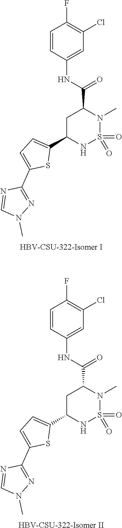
C1=CC(NC(C2CC(C3=CC=C(C4=NN(C)C=N4)S3)NS(=O)(=O)N2C)=O)=CC(Cl)=C1F.[HBV-CSU-322-Isomer II].C1=CC(NC(C2CC(C3=CC=C(C4=NN(C)C=N4)S3)NS(=O)(=O)N2C)=O)=CC(Cl)=C1F.[HBV-CSU-322-Isomer I]
